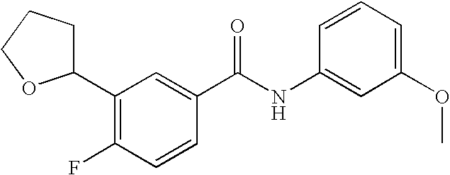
FC1=C(C2CCCO2)C=C(C(NC2=CC(OC)=CC=C2)=O)C=C1
